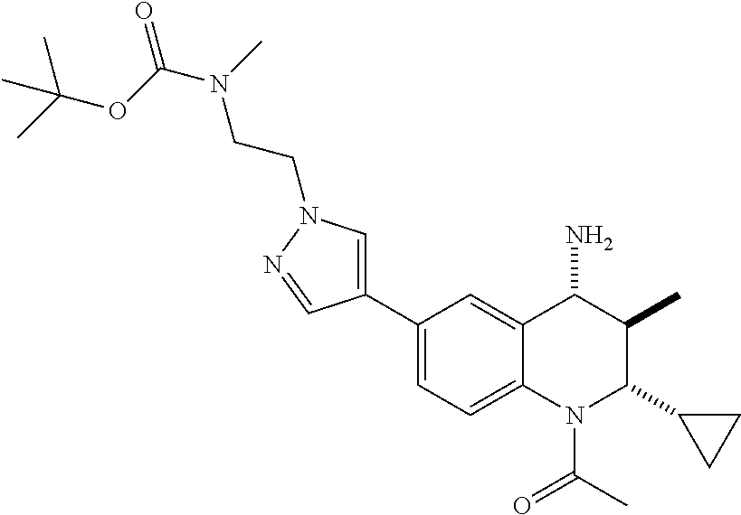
C1(C2=CN(CCN(C(OC(C)(C)C)=O)C)N=C2)=CC=C2C(=C1)C(N)C(C)C(C1CC1)N2C(=O)C
